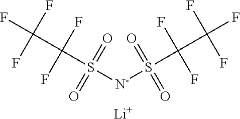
S([N-]S(C(C(F)(F)F)(F)F)(=O)=O)(C(C(F)(F)F)(F)F)(=O)=O.[Li]
